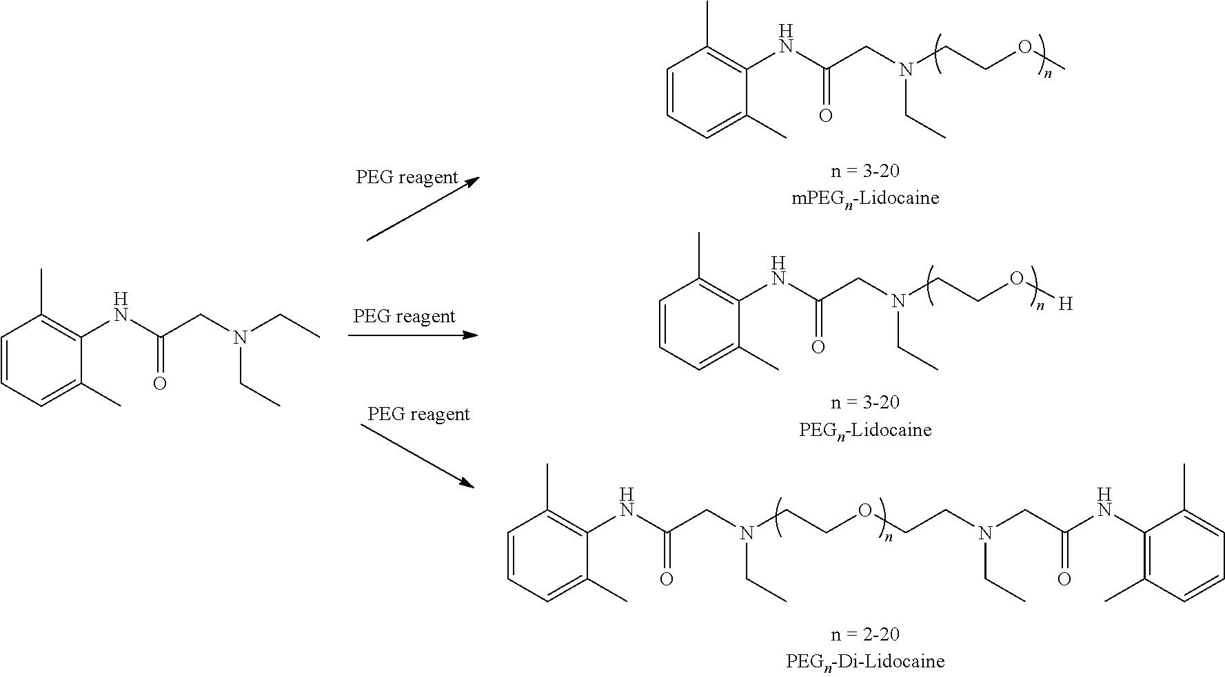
C1=CC=C(C)C(NC(CN(CCOCCN(CC(NC2=C(C)C=CC=C2C)=O)CC)CC)=O)=C1C.C1=CC=C(C)C(NC(CN(CCOC)CC)=O)=C1C.C1=CC=C(C)C(NC(CN(CCO[H])CC)=O)=C1C.C1=CC=C(C)C(NC(CN(CC)CC)=O)=C1C
